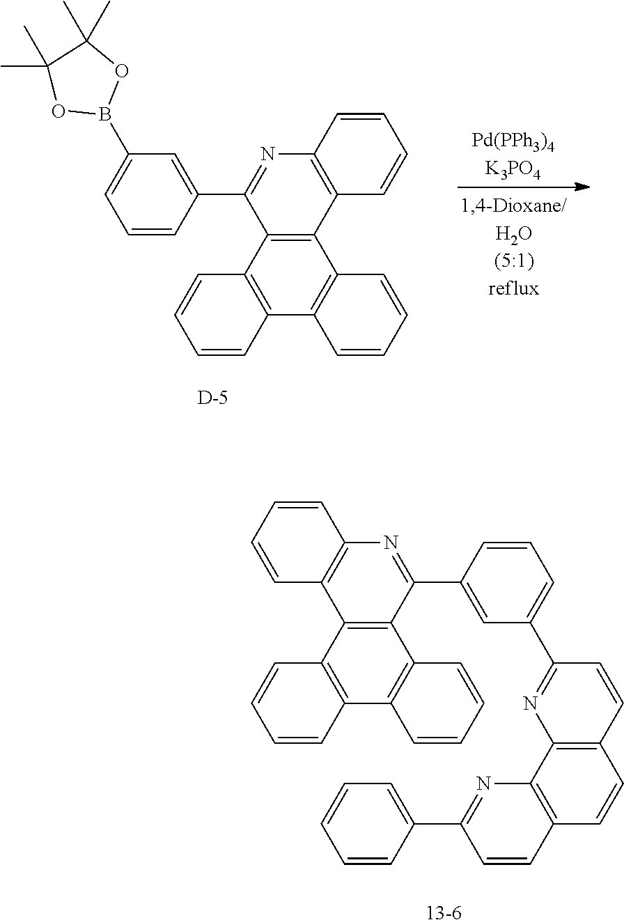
[D].C12=C(C3=C(C4=C1C=CC=C4)C=CC=C3)C(C1=CC(B3OC(C)(C)C(C)(C)O3)=CC=C1)=NC1=C2C=CC=C1.[13-6].C12=C(C3=C(C4=C1C=CC=C4)C=CC=C3)C(C1=CC(C3=NC4=C(C=C3)C=CC3=C4N=C(C4=CC=CC=C4)C=C3)=CC=C1)=NC1=C2C=CC=C1
